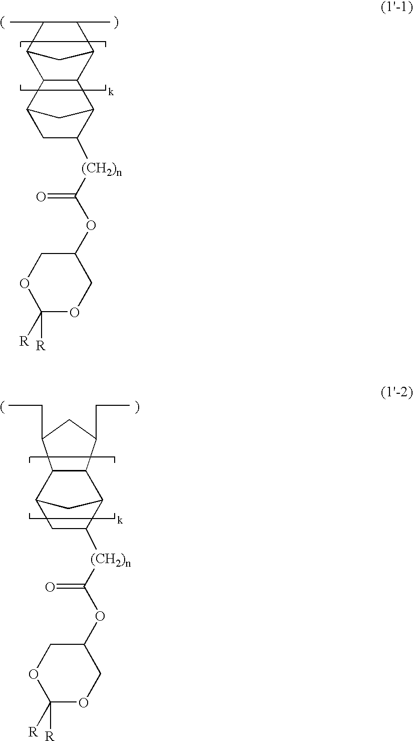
C1(C)C(C)C2C3C(C1C2)C1C([(CH2)n]C(=O)OC2COC([R])([R])OC2)CC3C1.C12C(C3C([(CH2)n]C(=O)OC4COC([R])([R])OC4)CC1C3)C(CC)CC2CC
